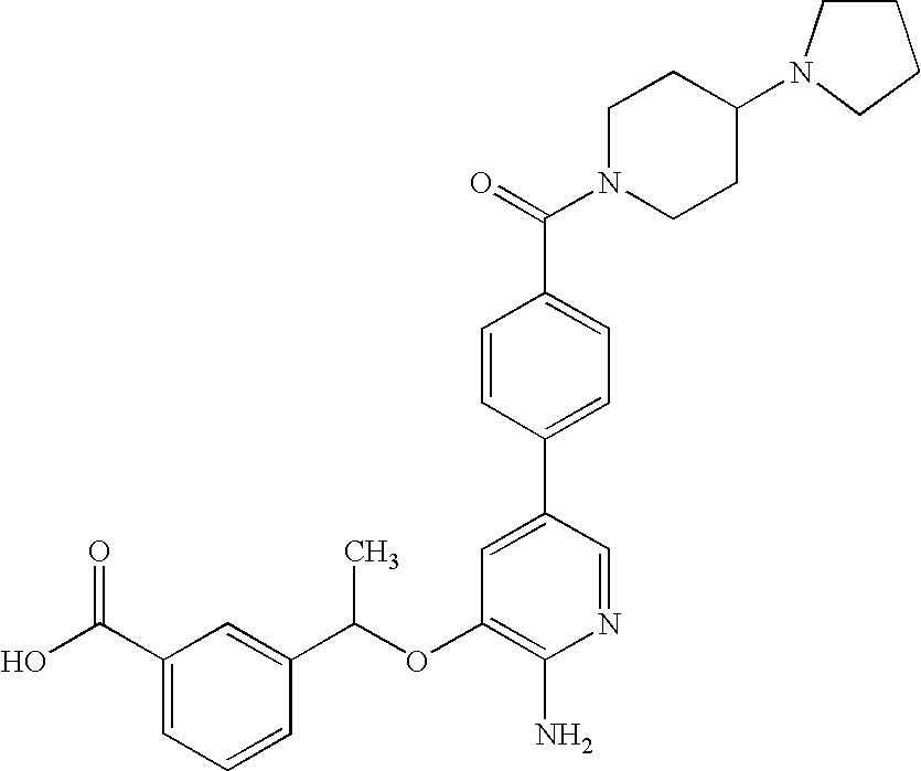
C1(OC(C2=CC(C(O)=O)=CC=C2)C)=C(N)N=CC(C2=CC=C(C(=O)N3CCC(N4CCCC4)CC3)C=C2)=C1
